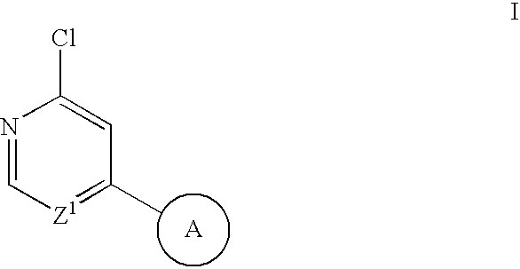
N1=C[Z1]=C(C)C=C1Cl
